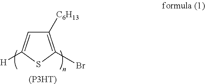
C1=C([H])SC(Br)=C1[C6H13].[(P3HT)]
